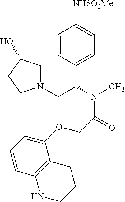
C1=CC(C(N(C)C(=O)COC2=CC=CC3=C2CCCN3)CN2CC(O)CC2)=CC=C1[NHSO2Me]
